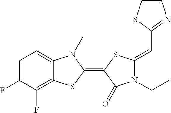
C1=C(F)C(F)=C2C(=C1)N(C)C(=C1SC(=CC3=NC=CS3)N(CC)C1=O)S2
